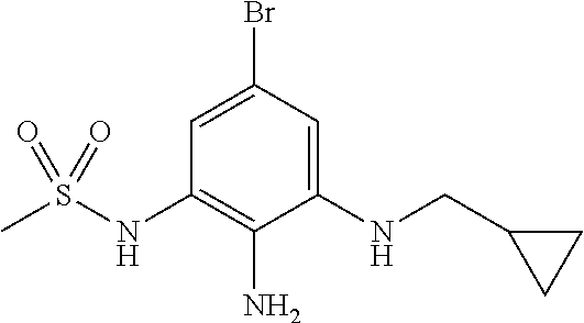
C1(NCC2CC2)=CC(Br)=CC(NS(C)(=O)=O)=C1N
